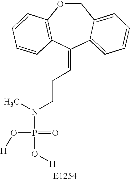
C1OC2=C(C(=CCCN(P(O[H])(=O)O[H])C)C3=CC=CC=C13)C=CC=C2
